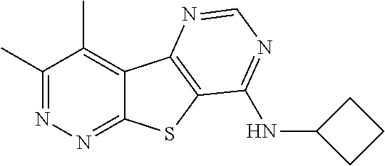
C1(C)=NN=C2C(=C1C)C1=C(S2)C(NC2CCC2)=NC=N1
